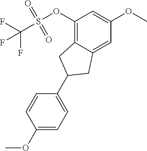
C1(OS(C(F)(F)F)(=O)=O)=C2C(=CC(OC)=C1)CC(C1=CC=C(OC)C=C1)C2
